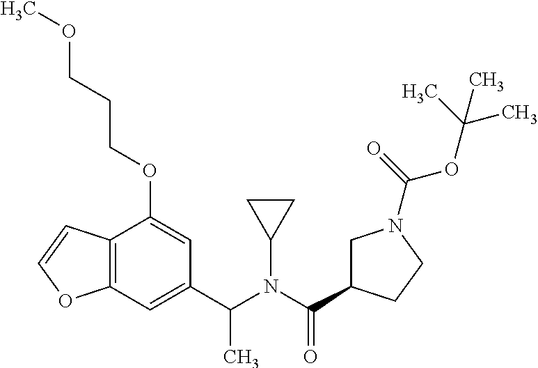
C1=C(OCCCOC)C2=C(C=C1C(N(C(C1CN(C(OC(C)(C)C)=O)CC1)=O)C1CC1)C)OC=C2
